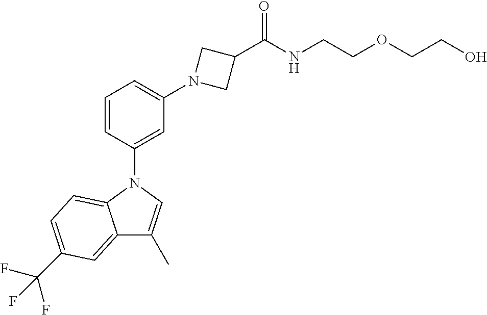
C1=CC(N2C3=CC=C(C(F)(F)F)C=C3C(C)=C2)=CC(N2CC(C(NCCOCCO)=O)C2)=C1
